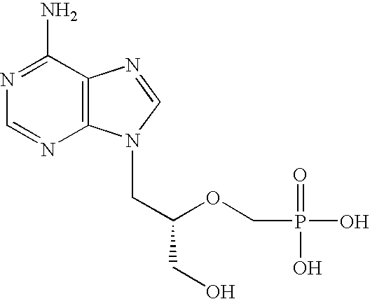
C1=NC2=C(C(N)=N1)N=CN2CC(OCP(=O)(O)O)CO
